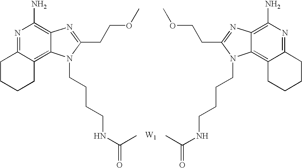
[W1].N1=C2C(=C3C(=C1N)N=C(CCOC)N3CCCCNC(=O)C)CCCC2.N1=C2C(=C3C(=C1N)N=C(CCOC)N3CCCCNC(=O)C)CCCC2
